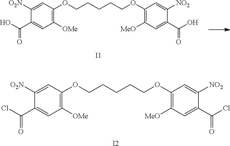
C1(C(=O)O)=CC([OMe])=C(OCCCCCOC2=C([MeO])C=C(C(=O)O)C([NO2])=C2)C=C1[O2N].[I1].C1(C(=O)Cl)=CC([OMe])=C(OCCCCCOC2=C([MeO])C=C(C(=O)Cl)C([NO2])=C2)C=C1[O2N].[I2]
